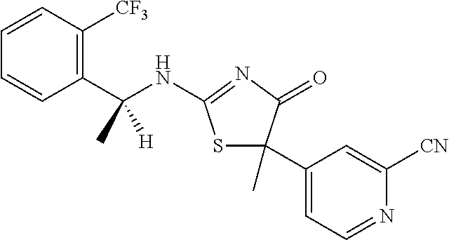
C1=CC(C(NC2=NC(=O)C(C3=CC=NC([CN])=C3)(C)S2)(C)[H])=C([CF3])C=C1
